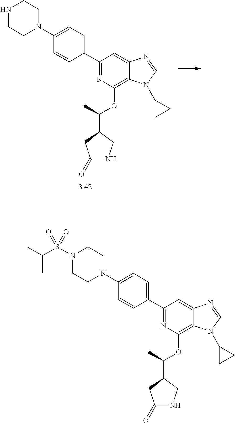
N1CCN(C2=CC=C(C3=NC(OC(C)C4CNC(=O)C4)=C4C(=C3)N=CN4C3CC3)C=C2)CC1.N1(S(C(C)C)(=O)=O)CCN(C2=CC=C(C3=NC(OC(C)C4CNC(=O)C4)=C4C(=C3)N=CN4C3CC3)C=C2)CC1
